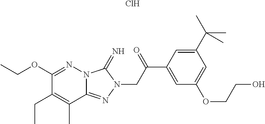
C1(OCC)=NN2C(=NN(CC(C3=CC(OCCO)=CC(C(C)(C)C)=C3)=O)C2=N)C(C)=C1CC.Cl
